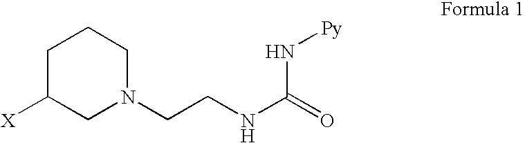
C1C([X])CN(CCNC(=O)N[Py])CC1
